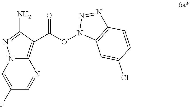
N12C(=C(C(ON3C4=C(N=N3)C=CC(Cl)=C4)=O)C(N)=N1)N=CC(F)=C2
